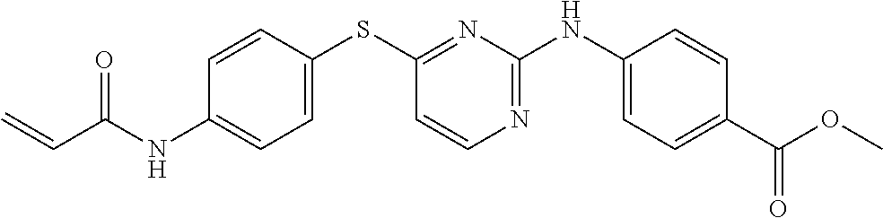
C1=CC(SC2=NC(NC3=CC=C(C(OC)=O)C=C3)=NC=C2)=CC=C1NC(C=C)=O
